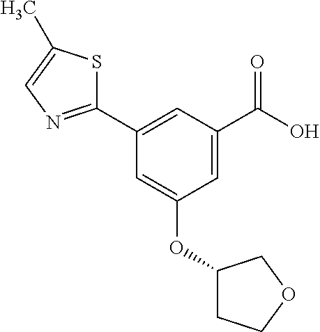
C1(OC2CCOC2)=CC(C2=NC=C(C)S2)=CC(C(O)=O)=C1
